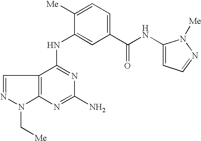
C12=C(C(NC3=CC(C(NC4=CC=NN4[Me])=O)=CC=C3[Me])=NC(N)=N1)C=NN2C[Me]
